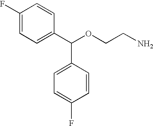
C1(F)=CC=C(C(OCCN)C2=CC=C(F)C=C2)C=C1
